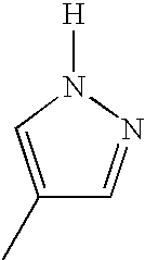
C1(C)=CN([H])N=C1
